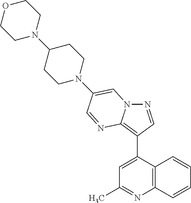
N1=CC(C2=CC(C)=NC3=C2C=CC=C3)=C2N1C=C(N1CCC(N3CCOCC3)CC1)C=N2
